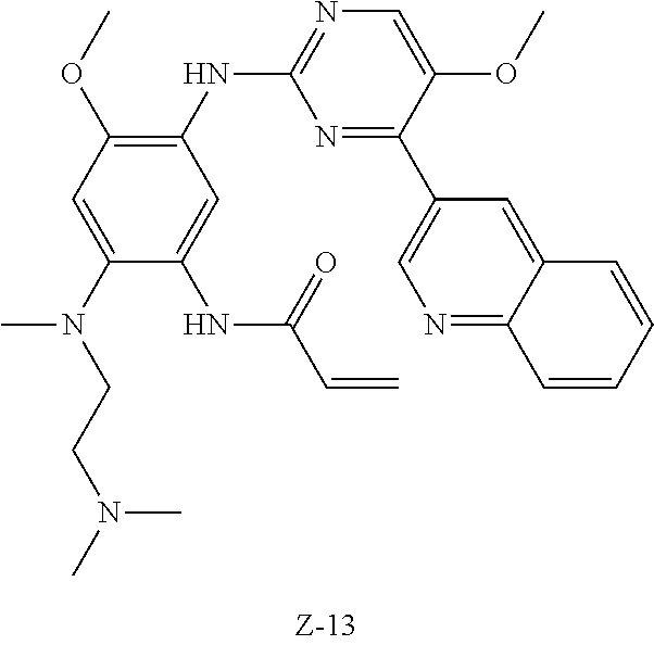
N1=C(C2=CN=C3C(=C2)C=CC=C3)C(OC)=CN=C1NC1=C(OC)C=C(N(CCN(C)C)C)C(NC(C=C)=O)=C1
